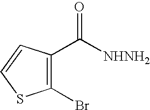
C1(Br)=C(C([NHNH2])=O)C=CS1
